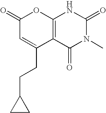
C1(=O)C=C(CCC2CC2)C2=C(O1)NC(=O)N(C)C2=O
